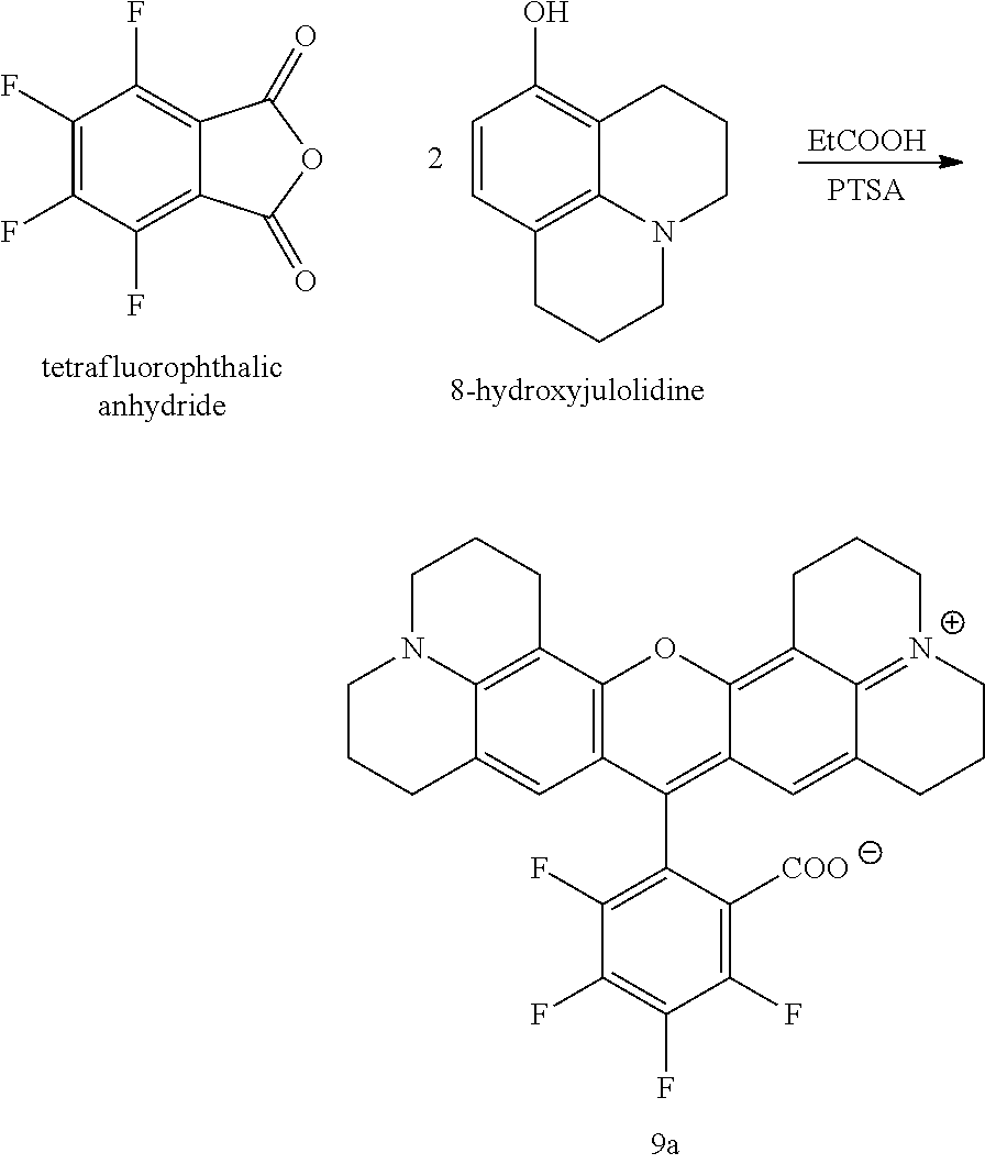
C1=CC2=C3C(=C1O)CCCN3CCC2.C1(F)=C(F)C(F)=C2C(=C1F)C(=O)OC2=O.[EtCOOH].C12=C3C4=C(C=C1CCCN2CCC3)C(C1=C(F)C(F)=C(F)C(F)=C1[COO])=C1C(=C2C3=[N+](CCCC3=C1)CCC2)O4
